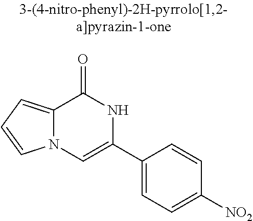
C12=CC=CN1C=C(C1=CC=C([NO2])C=C1)NC2=O
